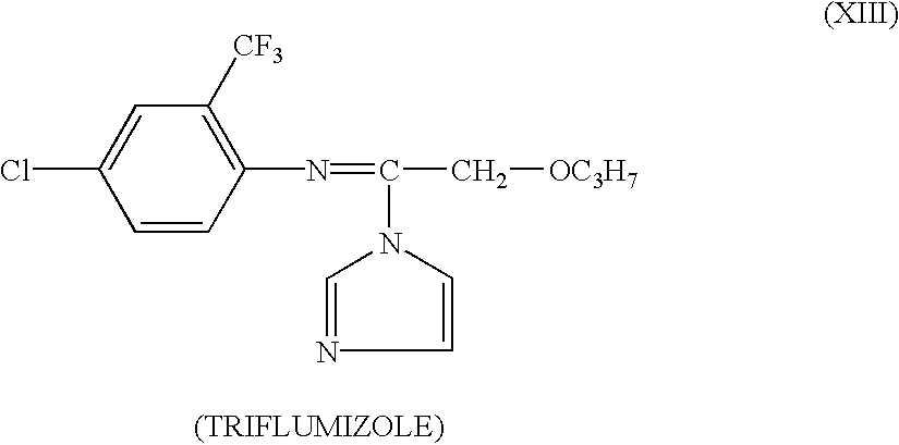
C1=CC(N=C(N2C=NC=C2)C[OC3H7])=C([CF3])C=C1Cl
